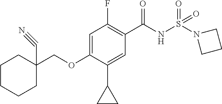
C(OC1=CC(F)=C(C(NS(N2CCC2)(=O)=O)=O)C=C1C1CC1)C1(C#N)CCCCC1
